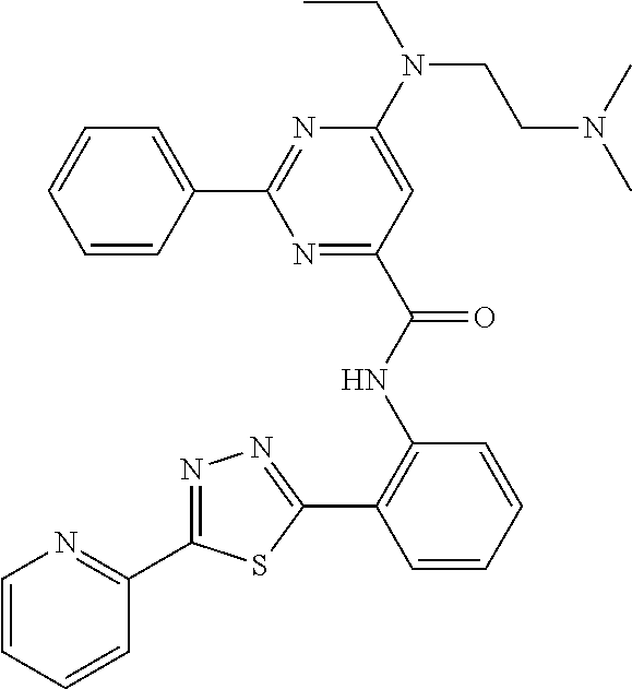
C1=CC=CC(C2=NC(N(CCN(C)C)CC)=CC(C(NC3=C(C4=NN=C(C5=NC=CC=C5)S4)C=CC=C3)=O)=N2)=C1
